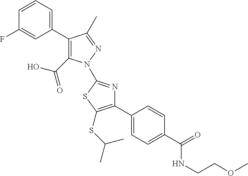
C1(C2=CC=CC(F)=C2)=C(C(=O)O)N(C2=NC(C3=CC=C(C(NCCOC)=O)C=C3)=C(SC(C)C)S2)N=C1C
